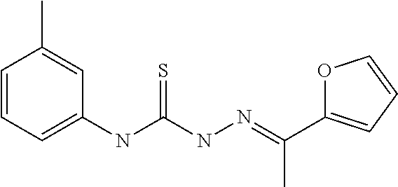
C1=CC(C)=CC(NC(NN=C(C2=CC=CO2)C)=S)=C1
